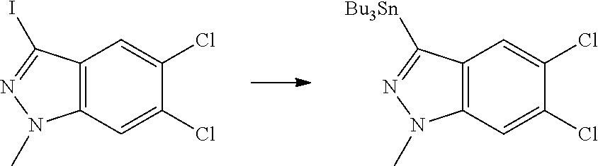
C12=C(C=C(Cl)C(Cl)=C1)N(C)N=C2I.C12=C(C=C(Cl)C(Cl)=C1)N(C)N=C2[Bu3Sn]
